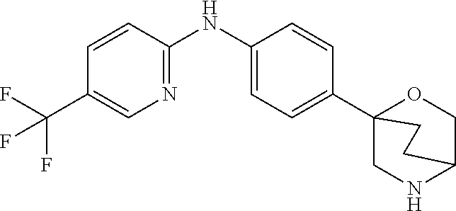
C1=C(C23CNC(CO2)CC3)C=CC(NC2=NC=C(C(F)(F)F)C=C2)=C1
